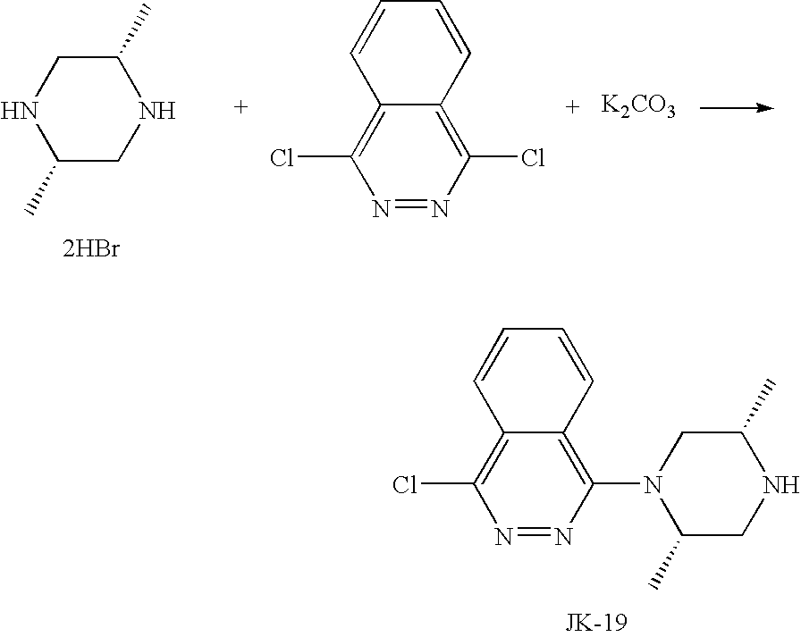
C1(C)CNC(C)CN1.[2HBr].N1=NC(Cl)=C2C(=C1Cl)C=CC=C2.[K2CO3].N1=NC(N2C(C)CNC(C)C2)=C2C(=C1Cl)C=CC=C2
